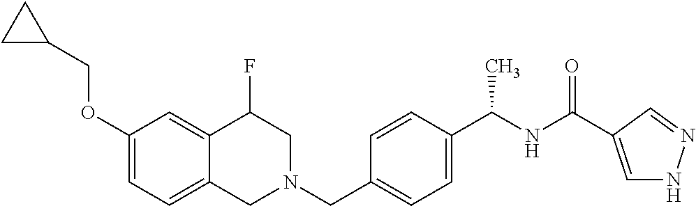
C1(OCC2CC2)=CC=C2C(=C1)C(F)CN(CC1=CC=C(C(NC(=O)C3=CNN=C3)C)C=C1)C2
